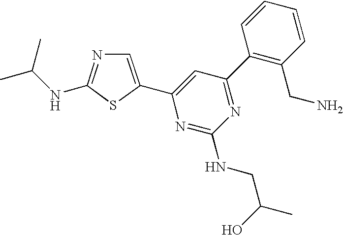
C1=C(C2=CC(C3=C(CN)C=CC=C3)=NC(NCC(C)O)=N2)SC(NC(C)C)=N1
